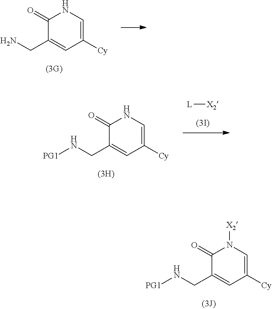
C1(=O)C(CN[PG1])=CC([Cy])=CN1[X2].C1(=O)C(CN)=CC([Cy])=CN1.[L][X2].C1(=O)C(CN[PG1])=CC([Cy])=CN1
